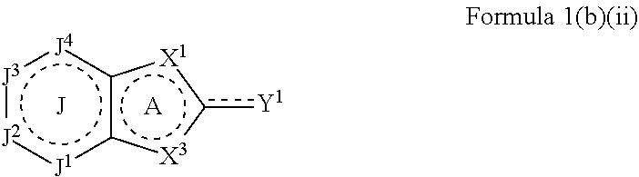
[A].[J].[X3]1c([Y1])[X1]c2c1[J1]:[J2]:[J3]:[J4]2
